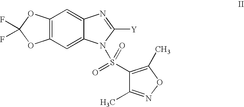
C12=C(C=C3C(=C1)N=C([Y])N3S(=O)(=O)C1=C(C)ON=C1C)OC(F)(F)O2
